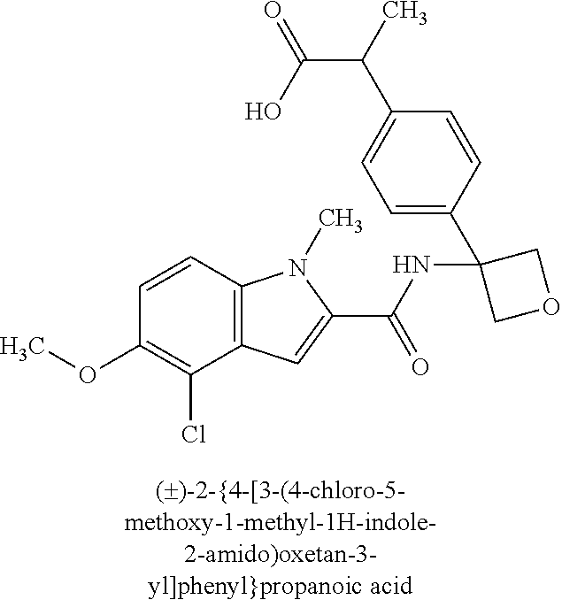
C1(OC)=C(Cl)C2=C(C=C1)N(C)C(C(NC1(C3=CC=C(C(C(=O)O)C)C=C3)COC1)=O)=C2
